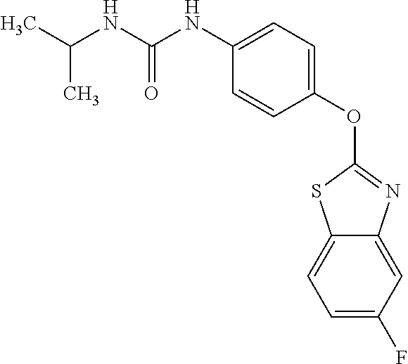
C1(F)=CC=C2C(=C1)N=C(OC1=CC=C(NC(NC(C)C)=O)C=C1)S2
